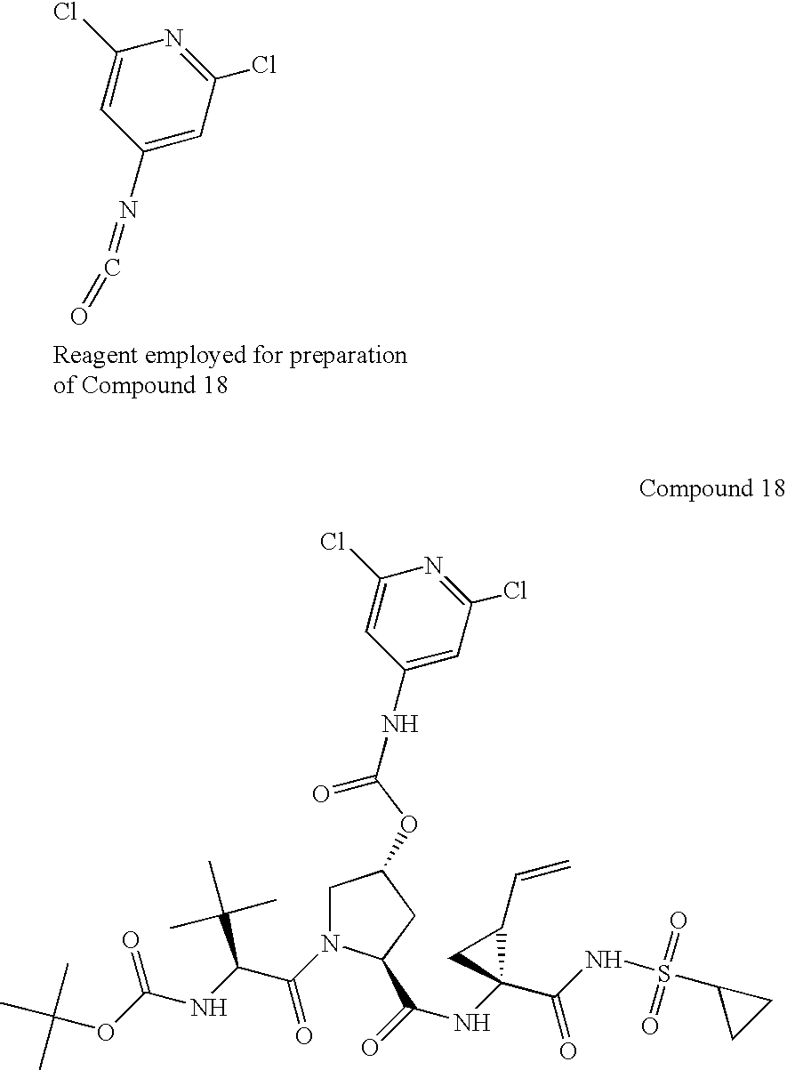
C1(N=C=O)=CC(Cl)=NC(Cl)=C1.C(N1CC(OC(=O)NC2=CC(Cl)=NC(Cl)=C2)CC1C(=O)NC1(C(NS(=O)(=O)C2CC2)=O)C(C=C)C1)(C(NC(OC(C)(C)C)=O)C(C)(C)C)=O
